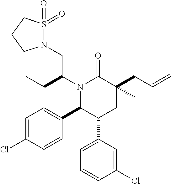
N1(C(CC)CN2S(=O)(=O)CCC2)C(C2=CC=C(Cl)C=C2)C(C2=CC=CC(Cl)=C2)CC(CC=C)(C)C1=O
